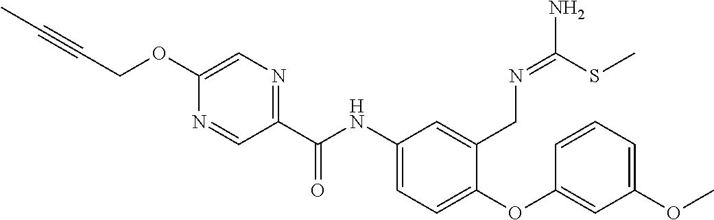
C1(C(NC2=CC=C(OC3=CC(OC)=CC=C3)C(CN=C(SC)N)=C2)=O)=NC=C(OCC#CC)N=C1
